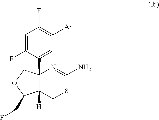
C12(C3=CC([Ar])=C(F)C=C3F)C([H])(CSC(N)=N1)C(CF)OC2
